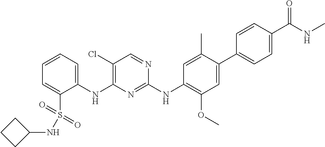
C1(NC2=C(Cl)C=NC(NC3=C(OC)C=C(C4=CC=C(C(NC)=O)C=C4)C(C)=C3)=N2)=CC=CC=C1S(=O)(=O)NC1CCC1
